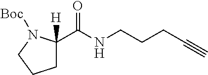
C(NCCCC#C)(=O)C1([H])CCCN1[Boc]
